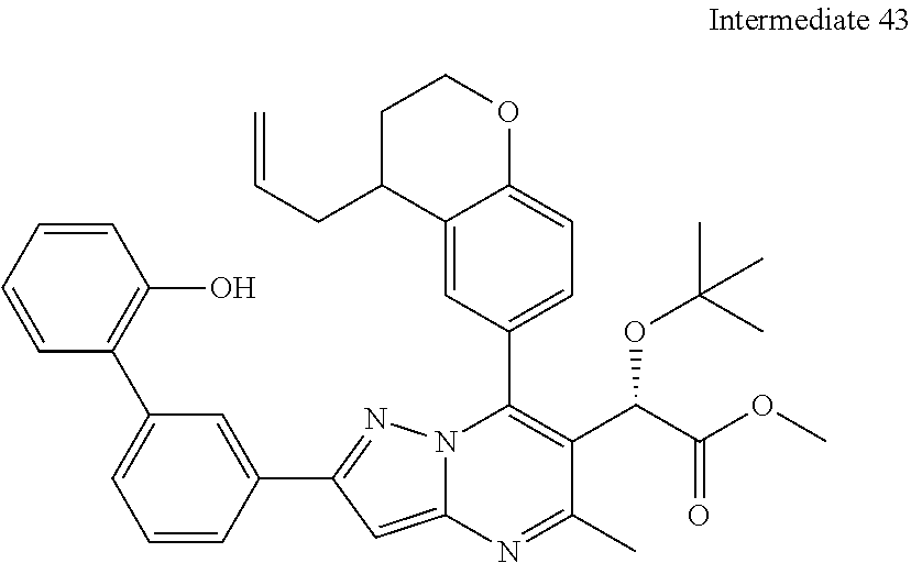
C1=CC=CC(C2=CC=CC(C3=NN4C(=C3)N=C(C)C(C(OC(C)(C)C)C(=O)OC)=C4C3=CC=C4C(=C3)C(CC=C)CCO4)=C2)=C1O
